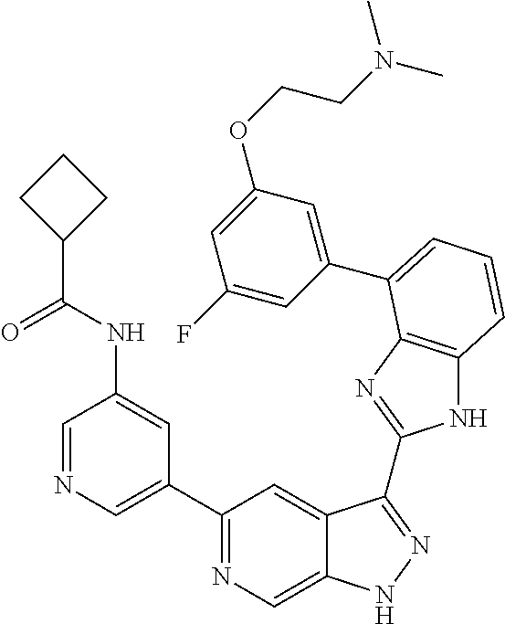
C1(C2=NC=C3C(=C2)C(C2=NC4=C(N2)C=CC=C4C2=CC(OCCN(C)C)=CC(F)=C2)=NN3)=CN=CC(NC(=O)C2CCC2)=C1
